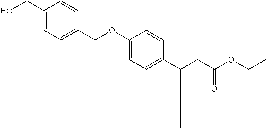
C1(CO)=CC=C(COC2=CC=C(C(CC(OCC)=O)C#CC)C=C2)C=C1
